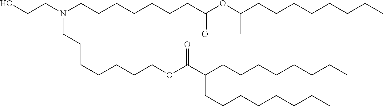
C(CCCOC(C(CCCCCCCC)CCCCCCCC)=O)CCCN(CCCCCCCC(=O)OC(CCCCCCCC)C)CCO
